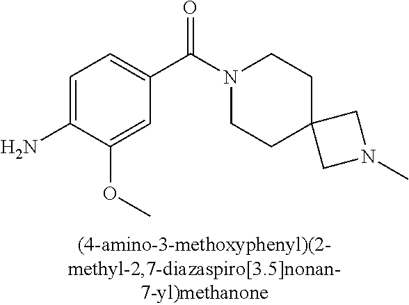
C1=C(OC)C(N)=CC=C1C(=O)N1CCC2(CC1)CN(C)C2
